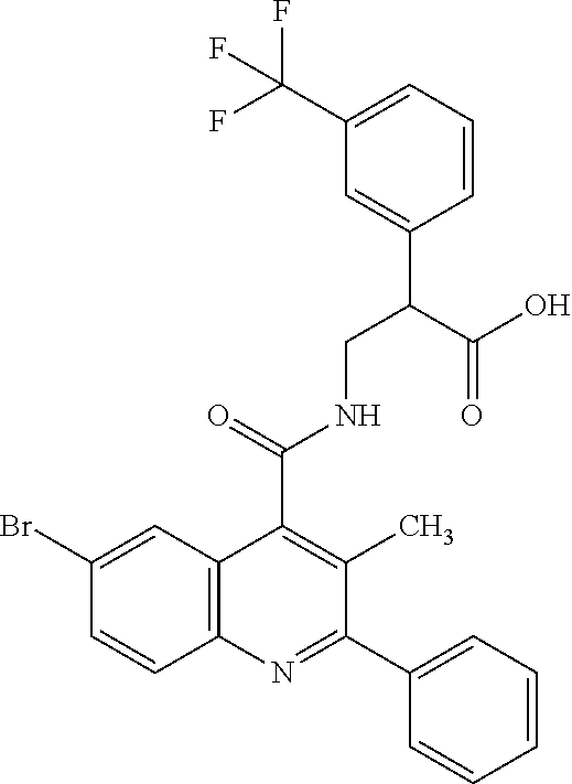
C1(Br)=CC2=C(C=C1)N=C(C1=CC=CC=C1)C(C)=C2C(=O)NCC(C1=CC(C(F)(F)F)=CC=C1)C(O)=O
